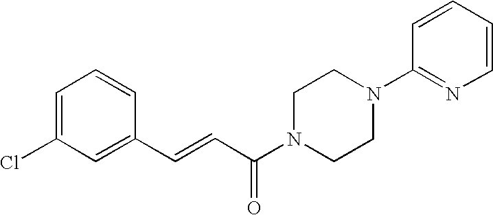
C1=C(Cl)C=C(C=CC(N2CCN(C3=NC=CC=C3)CC2)=O)C=C1
